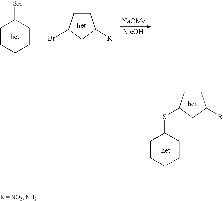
C1CCCCC1S.[het].C1CC(Br)CC1[R].[NaOMe].[MeOH].[het].C1CCCCC1SC1CCC([R])C1
